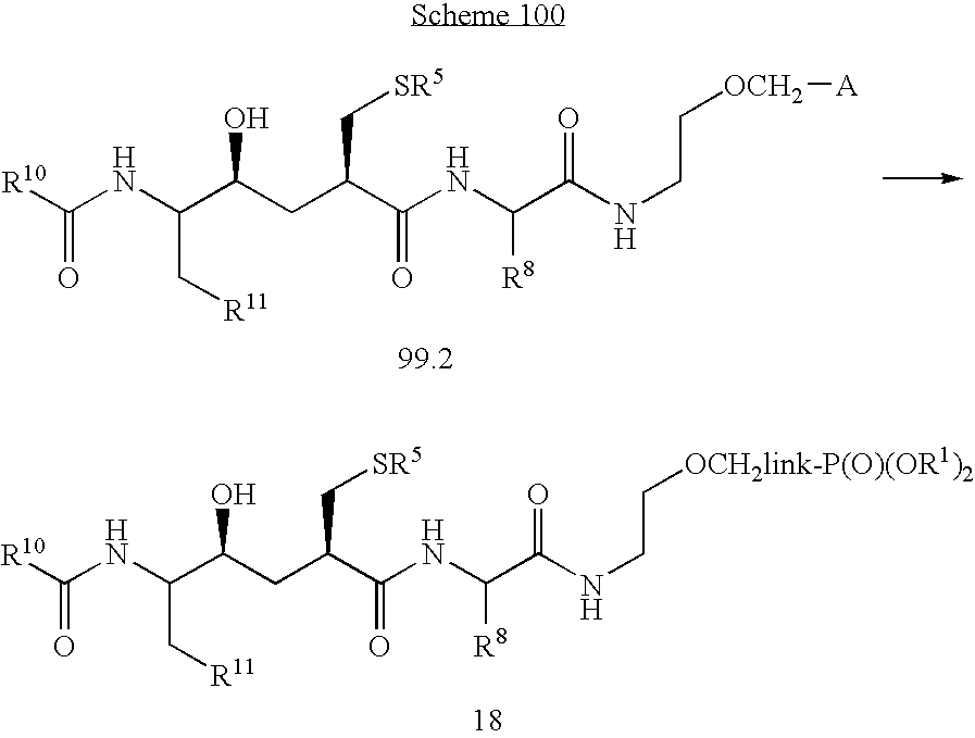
C(C[R11])(C(CC(C(=O)NC(C(NCC[OCH2][A])=O)[R8])C[SR5])O)NC([R10])=O.C(C[R11])(C(CC(C(=O)NC(C(NCC[OCH2link-P(O)(OR1)2])=O)[R8])C[SR5])O)NC([R10])=O
